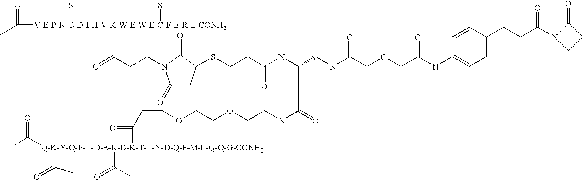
CC([V-E-P-N-C-D-I-H-V-K-W-E-W-E-C-F-E-R-L-CONH2]1(C(CCN2C(=O)CC(SCCC(=O)NC(C(NCCOCCOCCC([Q-K-Y-Q-P-L-D-E-K-D-K-T-L-Y-D-Q-F-M-L-Q-Q-G-CONH2](C(=O)C)(C(=O)C)C(=O)C)=O)=O)CNC(=O)COCC(=O)NC3=CC=C(CCC(=O)N4CCC4=O)C=C3)C2=O)=O)SS1)=O
